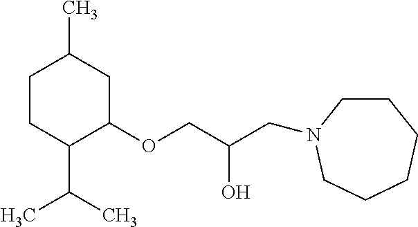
C1CC(C(C)C)C(OCC(CN2CCCCCC2)O)CC1C
